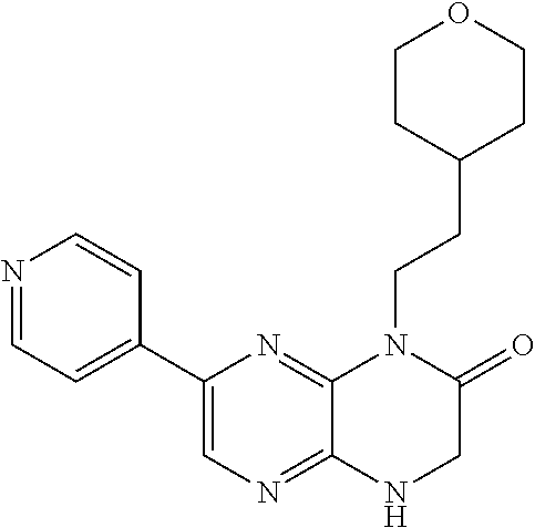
C12=NC=C(C3=CC=NC=C3)N=C1N(CCC1CCOCC1)C(=O)CN2
